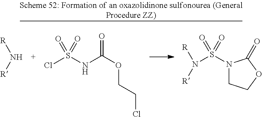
[R]N[R].ClS(NC(OCCCl)=O)(=O)=O.[R]N([R])S(=O)(=O)N1CCOC1=O
